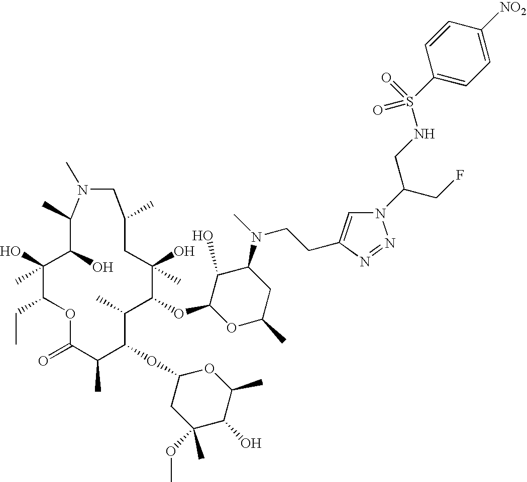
O1C(=O)C(C)C(OC2CC(OC)(C)C(O)C(C)O2)C(C)C(OC2OC(C)CC(N(CCC3=CN(C(CNS(C4=CC=C([NO2])C=C4)(=O)=O)CF)N=N3)C)C2O)C(O)(C)CC(C)CN(C)C(C)C(O)C(O)(C)C1CC
